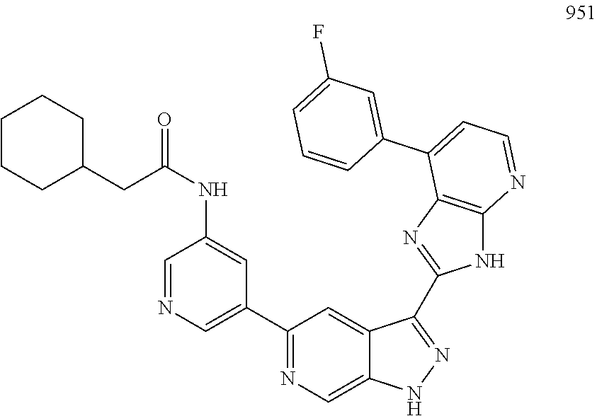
C1(C2=CN=CC(NC(CC3CCCCC3)=O)=C2)=NC=C2C(=C1)C(C1=NC3=C(N1)N=CC=C3C1=CC(F)=CC=C1)=NN2
